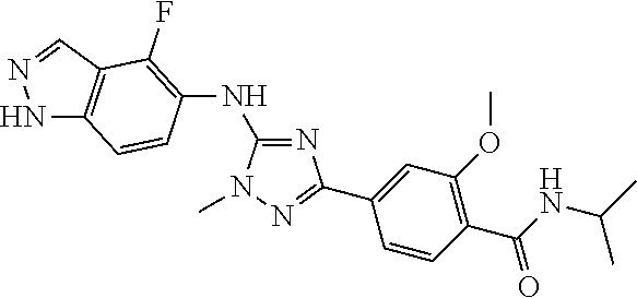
C1(NC2=C(F)C3=C(NN=C3)C=C2)=NC(C2=CC(OC)=C(C(=O)NC(C)C)C=C2)=NN1C
